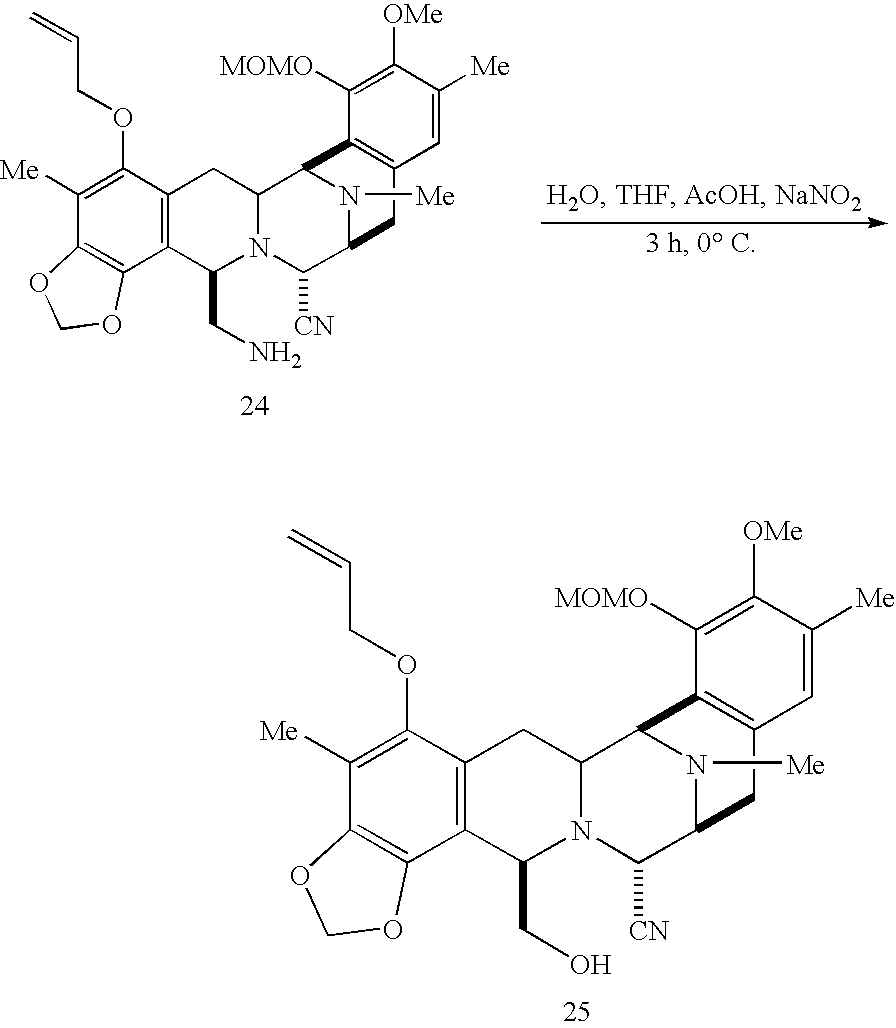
C1([Me])=C(OCC=C)C2=C(C3=C1OCO3)C(CO)N1C(C2)C2N([Me])C(C1[CN])CC1=C2C([MOMO])=C([OMe])C([Me])=C1.C1([Me])=C(OCC=C)C2=C(C3=C1OCO3)C(CN)N1C(C2)C2N([Me])C(C1[CN])CC1=C2C([MOMO])=C([OMe])C([Me])=C1
